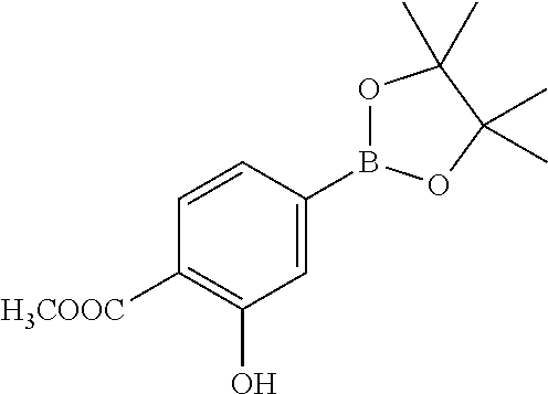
C1=C(B2OC(C)(C)C(C)(C)O2)C=CC([H3COOC])=C1O
